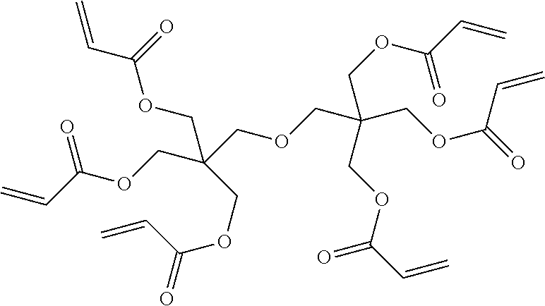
C=CC(OCC(COC(=O)C=C)(COCC(COC(=O)C=C)(COC(C=C)=O)COC(C=C)=O)COC(C=C)=O)=O
